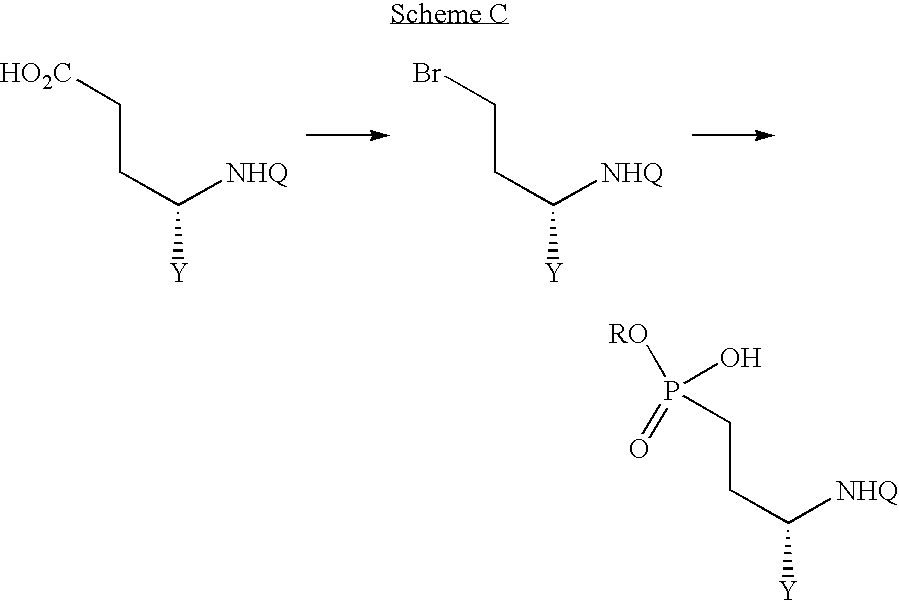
C(C([NHQ])[Y])CP([RO])(O)=O.C(C([NHQ])[Y])C[HO2C].C(C([NHQ])[Y])CBr
